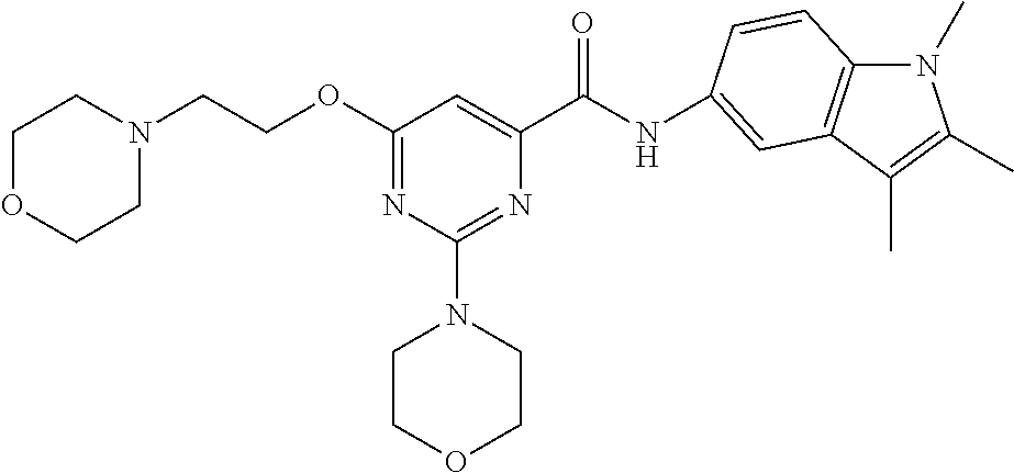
N(C(C1=CC(OCCN2CCOCC2)=NC(N2CCOCC2)=N1)=O)C1=CC2=C(N(C)C(C)=C2C)C=C1
